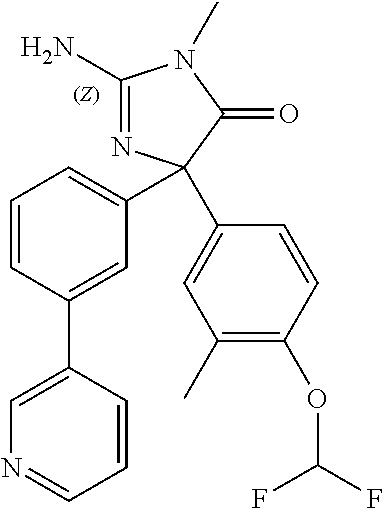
C1(N)=NC(C2=CC=CC(C3=CN=CC=C3)=C2)(C2=CC(C)=C(OC(F)F)C=C2)C(=O)N1C
